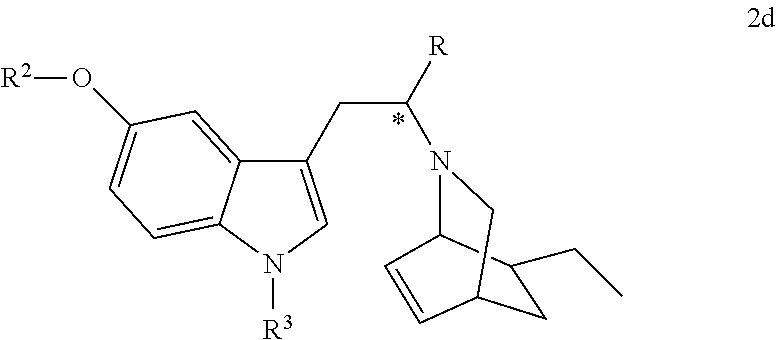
C1(CC([R])N2C3C(CC)CC(C2)C=C3)=CN([R3])C2=CC=C(O[R2])C=C12
